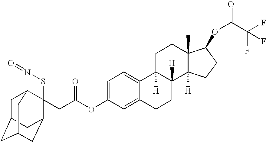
C1=C2C(=CC=C1OC(=O)CC1(SN=O)C3CC4CC(CC1C4)C3)C1([H])C([H])(CC2)C2([H])C(C)(CC1)C(OC(C(F)(F)F)=O)CC2
